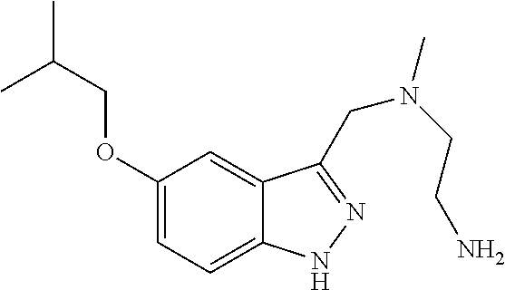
C1(OCC(C)C)=CC=C2C(=C1)C(CN(CCN)C)=NN2
